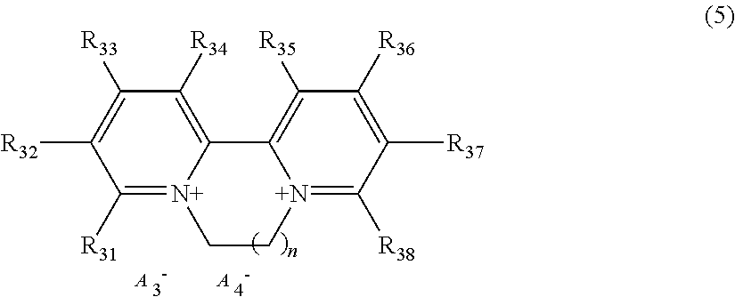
C1([R31])=[N+]2C(=C([R34])C([R33])=C1[R32])C1=C([R35])C([R36])=C([R37])C([R38])=[N+]1CC2.[A].[A]
